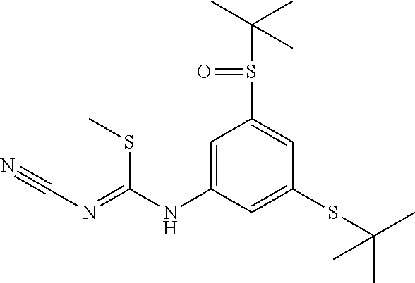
N(C1=CC(S(C(C)(C)C)=O)=CC(SC(C)(C)C)=C1)C(=NC#N)SC
